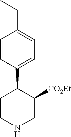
C1=CC(C2C([CO2Et])CNCC2)=CC=C1CC
